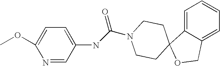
C1=C2C(=CC=C1)COC21CCN(C(NC2=CC=C(OC)N=C2)=O)CC1
